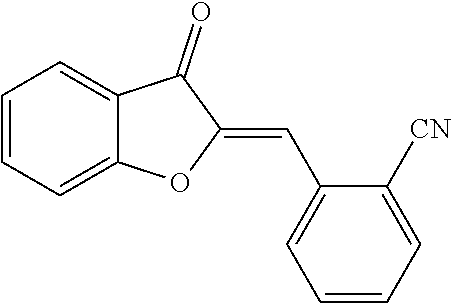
C1=CC=C2C(=C1)C(=O)C(=CC1=CC=CC=C1[CN])O2
